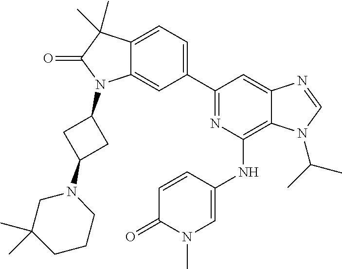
C12=CC=C(C3=NC(NC4=CN(C)C(=O)C=C4)=C4C(=C3)N=CN4C(C)C)C=C1N(C1CC(N3CC(C)(C)CCC3)C1)C(=O)C2(C)C
